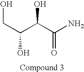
OCC(C(C(N)=O)O)O
